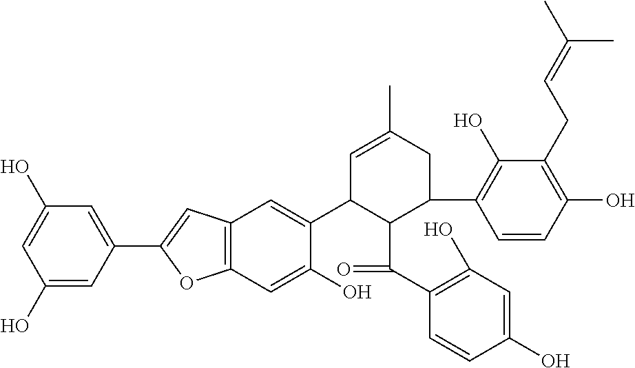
C1(O)=CC(C2=CC3=C(O2)C=C(O)C(C2C(C(C4=C(O)C=C(O)C=C4)=O)C(C4=C(O)C(CC=C(C)C)=C(O)C=C4)CC(C)=C2)=C3)=CC(O)=C1
